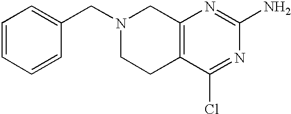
C1=CC=CC(CN2CCC3=C(C2)N=C(N)N=C3Cl)=C1
